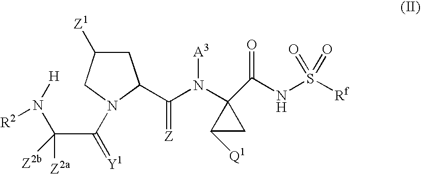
C1C([Z1])CN(C(=[Y1])C(N([R2])[H])([Z2b])[Z2a])C1C(N(C1(C(=O)NS([Rf])(=O)=O)C([Q1])C1)[A3])=[Z]
